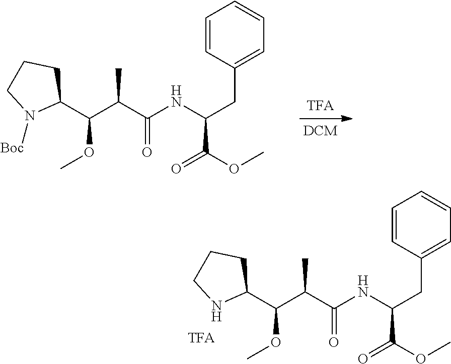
C(C(C(NC(CC1=CC=CC=C1)C(=O)OC)=O)C)(C1CCCN1[Boc])OC.C(C(C(NC(CC1=CC=CC=C1)C(=O)OC)=O)C)(C1CCCN1)OC
